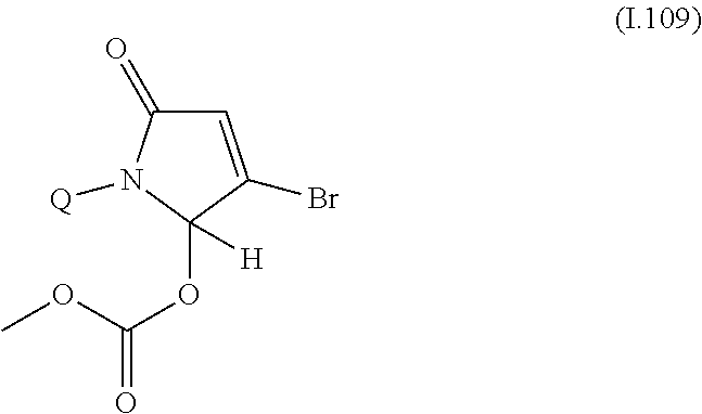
C1(=O)C=C(Br)C(OC(=O)OC)([H])N1[Q]
